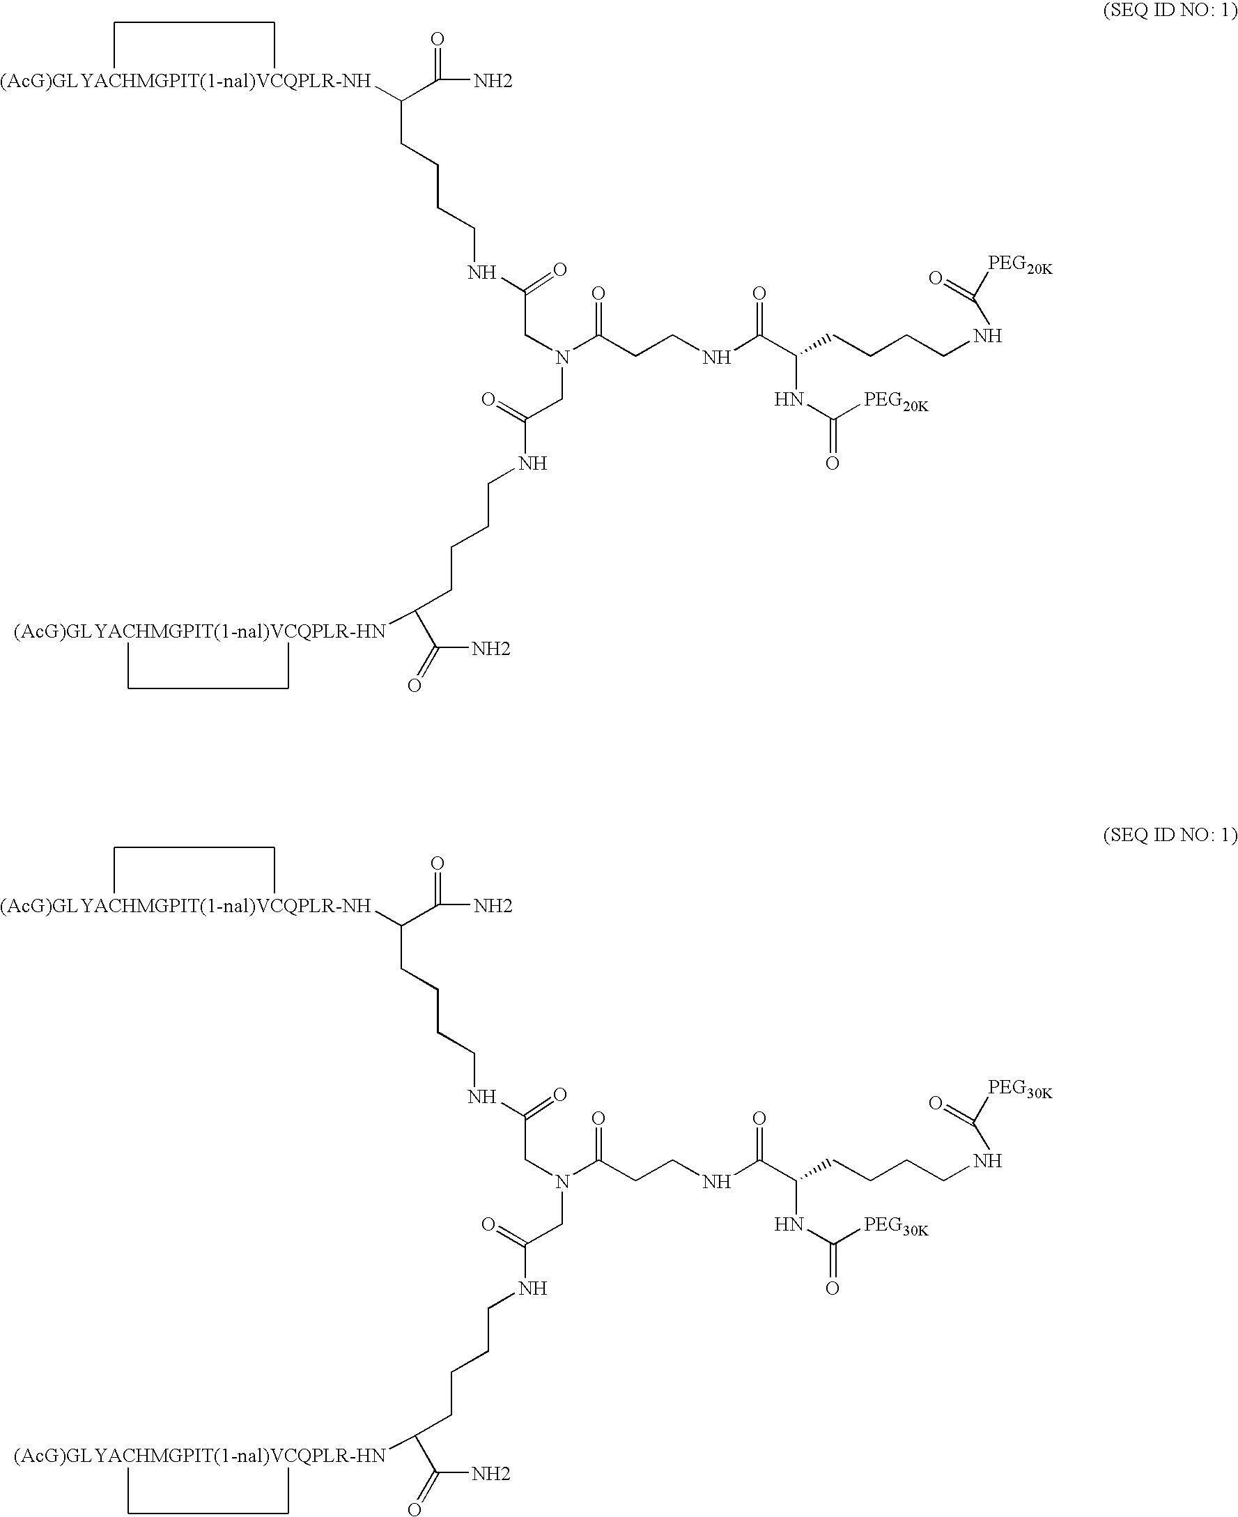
C(CCCCNC(CN(CC(=O)NCCCCC(C(=O)N)[(AcG)GLYACHMGPIT(1-nal)VCQPLR-HN])C(CCNC(C(CCCCNC([PEG20K])=O)NC(=O)[PEG20K])=O)=O)=O)(C(=O)N)[(AcG)GLYACHMGPIT(1-nal)VCQPLR-NH].C(CCCCNC(CN(CC(=O)NCCCCC(C(=O)N)[(AcG)GLYACHMGPIT(1-nal)VCQPLR-HN])C(CCNC(C(CCCCNC([PEG30K])=O)NC(=O)[PEG30K])=O)=O)=O)(C(=O)N)[(AcG)GLYACHMGPIT(1-nal)VCQPLR-NH]
